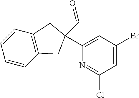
C1=CC2=C(C=C1)CC(C1=CC(Br)=CC(Cl)=N1)(C=O)C2
